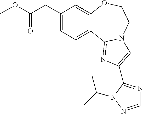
C1(CC(OC)=O)=CC=C2C(=C1)OCCN1C2=NC(C2=NC=NN2C(C)C)=C1
